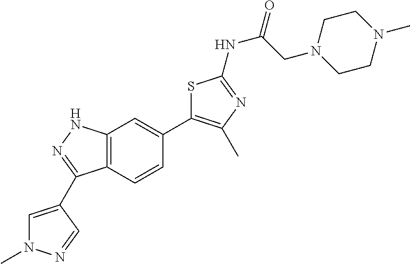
C(CN1CCN(C)CC1)(NC1=NC(C)=C(C2=CC3=C(C=C2)C(C2=CN(C)N=C2)=NN3)S1)=O
